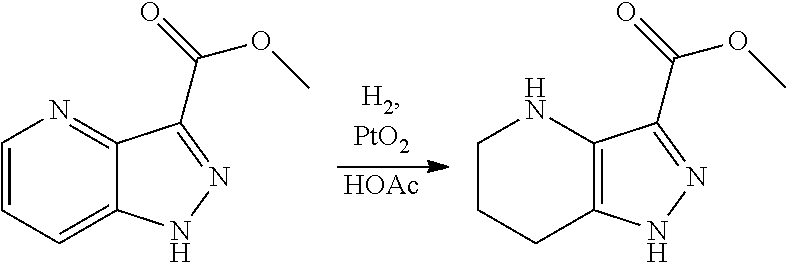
C1=CC=C2C(=N1)C(C(=O)OC)=NN2.C1CCC2=C(N1)C(C(=O)OC)=NN2.[HOAc]
